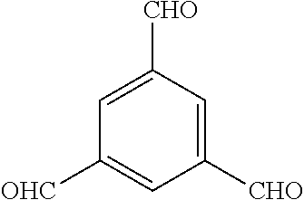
C1([CHO])=CC([CHO])=CC([OHC])=C1
